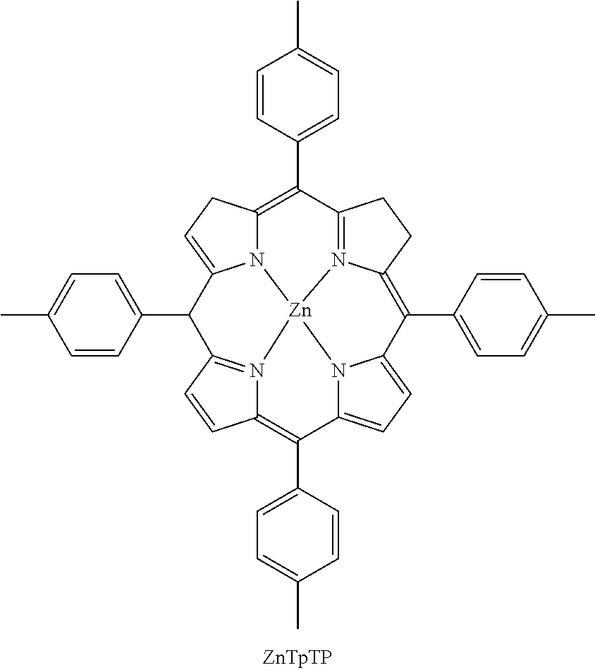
N12C3=C(C4=CC=C(C)C=C4)C4=N5C(=C(C6=CC=C(C)C=C6)C6=CC=C7N6[Zn]15N1=C(C=CC1=C7C1=CC=C(C)C=C1)C(C1=CC=C(C)C=C1)C2=CC3)CC4
